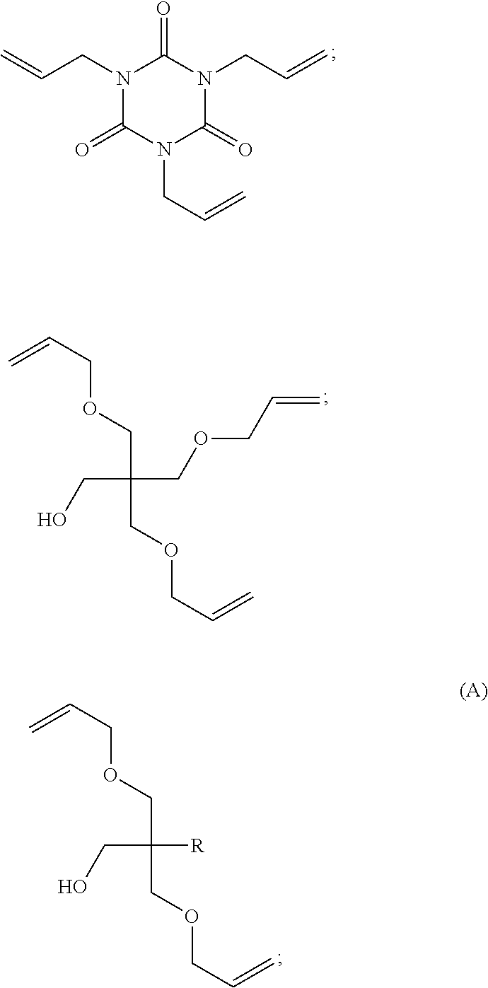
N1(CC=C)C(=O)N(CC=C)C(=O)N(CC=C)C1=O.C(O)C(COCC=C)(COCC=C)COCC=C.C(O)C(COCC=C)(COCC=C)[R]
